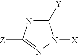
C1([Y])=NC([Z])=NN1[X]
